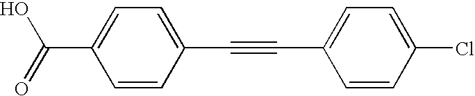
C1=CC(C#CC2=CC=C(Cl)C=C2)=CC=C1C(=O)O
